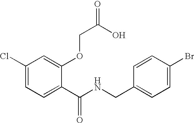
C1(Cl)=CC=C(C(NCC2=CC=C(Br)C=C2)=O)C(OCC(O)=O)=C1
